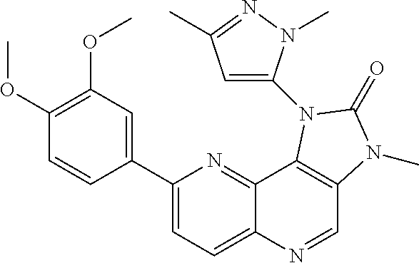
C1(C2=CC(OC)=C(OC)C=C2)=CC=C2C(=N1)C1=C(C=N2)N(C)C(=O)N1C1=CC(C)=NN1C
